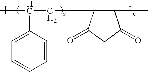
C1(=O)C(C)C(CC(C)C2=CC=CC=C2)C(=O)C1
